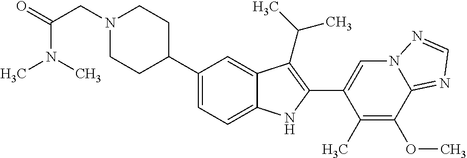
N1(CC(=O)N(C)C)CCC(C2=CC=C3C(=C2)C(C(C)C)=C(C2=CN4C(=NC=N4)C(OC)=C2C)N3)CC1
